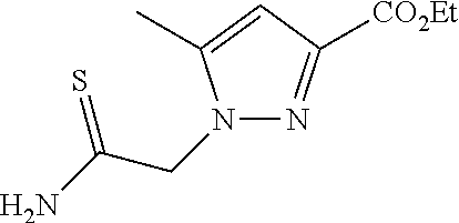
N1=C([CO2Et])C=C(C)N1CC(N)=S
